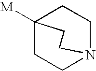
C1CC2([M])CCN1CC2
